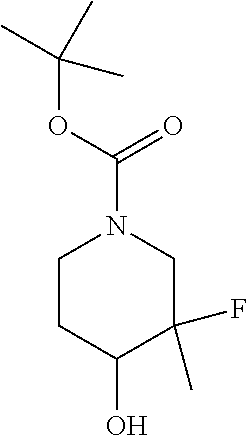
O(C(=O)N1CCC(O)C(F)(C)C1)C(C)(C)C
